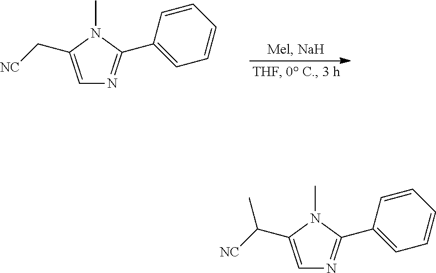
C1=C(C[NC])N(C)C(C2=CC=CC=C2)=N1.C1=C(C([NC])C)N(C)C(C2=CC=CC=C2)=N1
